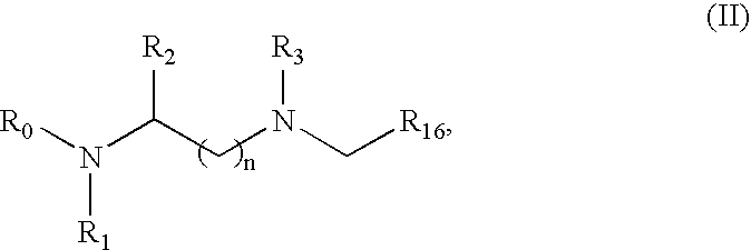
[R0]N(C(CN(C[R16])[R3])[R2])[R1]
